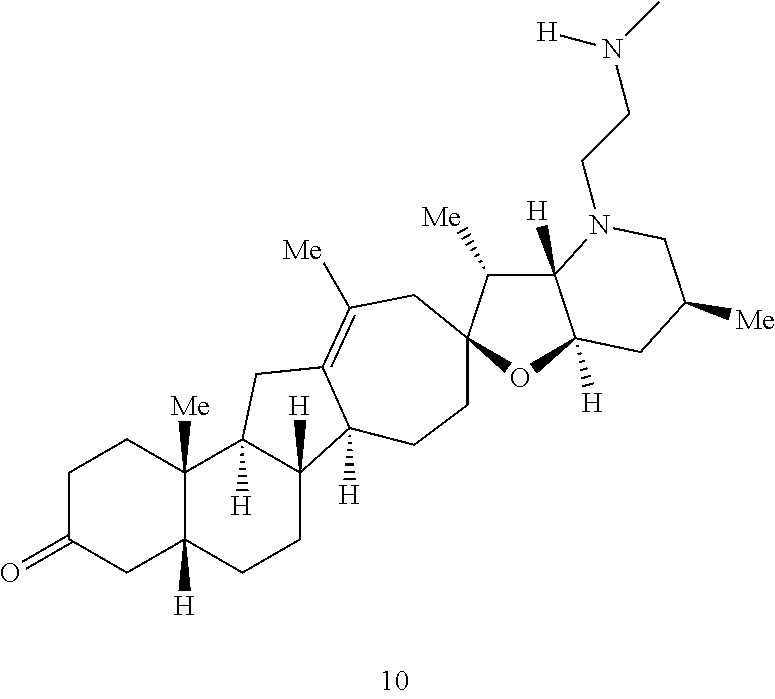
C1C(=O)CC2([H])C([Me])(C1)C1([H])C([H])(CC2)C2([H])C(=C([Me])CC3(CC2)C([Me])C2([H])C([H])(O3)CC([Me])CN2CCN([H])C)C1
